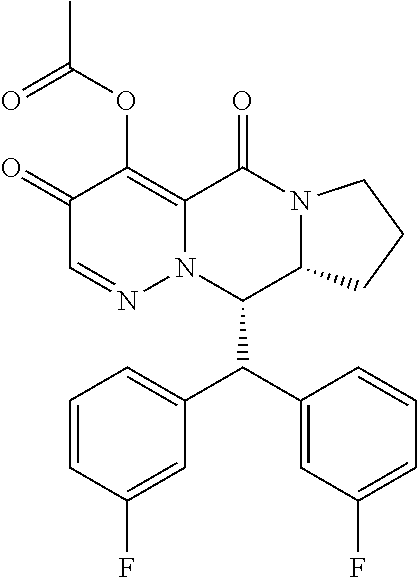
C1=CC(F)=CC(C(C2=CC(F)=CC=C2)C2C3N(C(=O)C4=C(OC(C)=O)C(=O)C=NN24)CCC3)=C1
